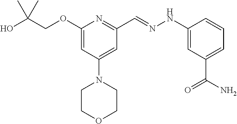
OC(COC1=CC(N2CCOCC2)=CC(C=NNC2=CC(C(N)=O)=CC=C2)=N1)(C)C
